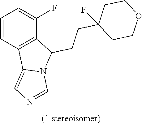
C1=CC2=C(C(F)=C1)C(CCC1(F)CCOCC1)N1C2=CN=C1
